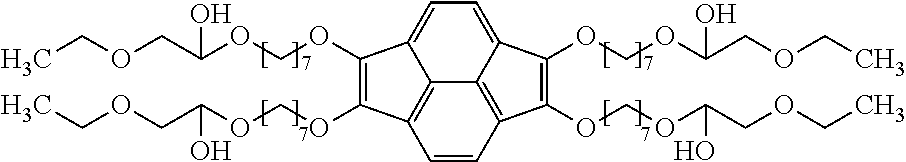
C1(OCOC(COCC)O)=C(OCOC(COCC)O)C2=C3C4=C(C(OCOC(COCC)O)=C(OCOC(COCC)O)C4=CC=C13)C=C2
